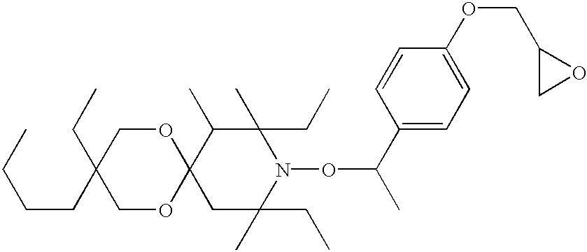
C12(CC(C)(CC)N(OC(C)C3=CC=C(OCC4CO4)C=C3)C(C)(CC)C1C)OCC(CC)(CCCC)CO2
